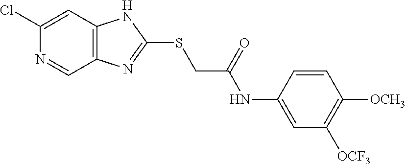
C1(Cl)=CC2=C(C=N1)N=C(SCC(NC1=CC([OCF3])=C([OCH3])C=C1)=O)N2
